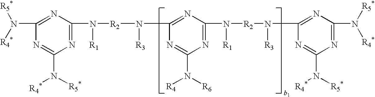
N1=C(N([R5*])[R4*])N=C(N([R2]N([R3])C2=NC(N([R2]N(C3=NC(N([R5*])[R4*])=NC(N([R5*])[R4*])=N3)[R3])[R1])=NC(N([R6])[R4])=N2)[R1])N=C1N([R4*])[R5*]
